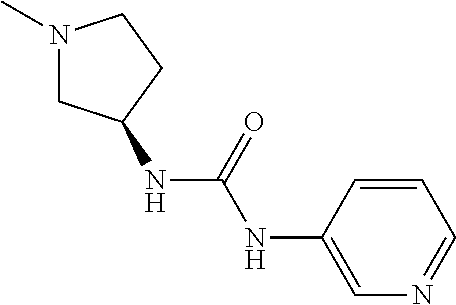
N1(C)CC(NC(NC2=CN=CC=C2)=O)CC1
